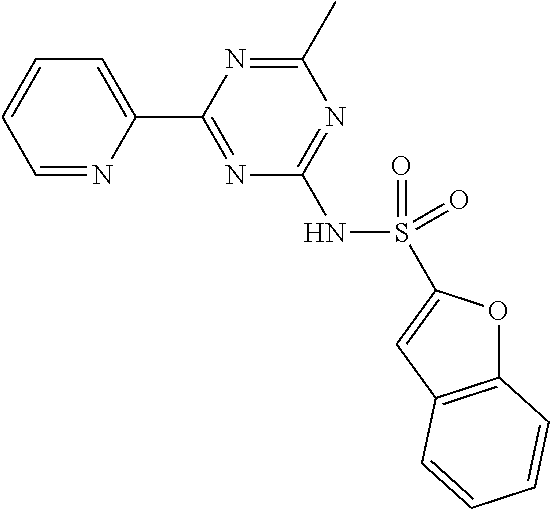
C1=NC(C2=NC(NS(=O)(=O)C3=CC4=C(O3)C=CC=C4)=NC(C)=N2)=CC=C1
